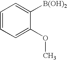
C1=CC=C(OC)C([B(OH)2])=C1
